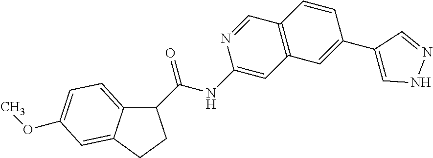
C(NC1=CC2=C(C=N1)C=CC(C1=CNN=C1)=C2)(C1C2=CC=C(OC)C=C2CC1)=O
